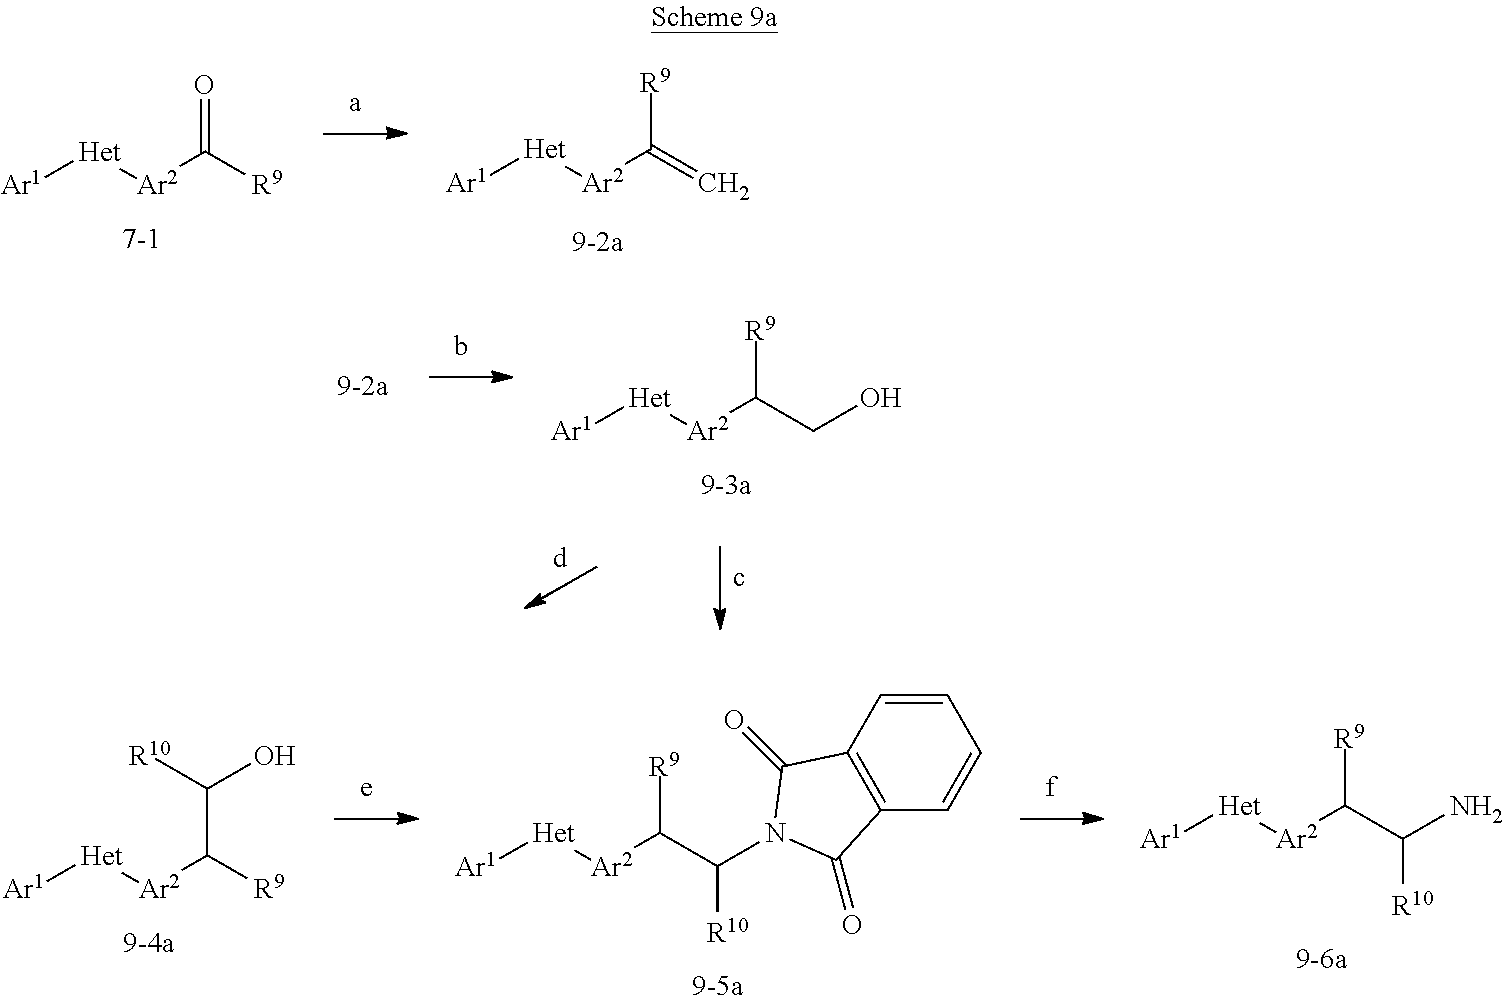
[Ar1][Het][Ar2]C([R9])=C.[Ar1][Het][Ar2]C([R9])=O.[Ar1][Het][Ar2]C([R9])CO.[Ar1][Het][Ar2]C(C([R10])O)[R9].[Ar1][Het][Ar2]C([R9])C(N1C(=O)C2=C(C=CC=C2)C1=O)[R10].[Ar1][Het][Ar2]C([R9])C(N)[R10]
